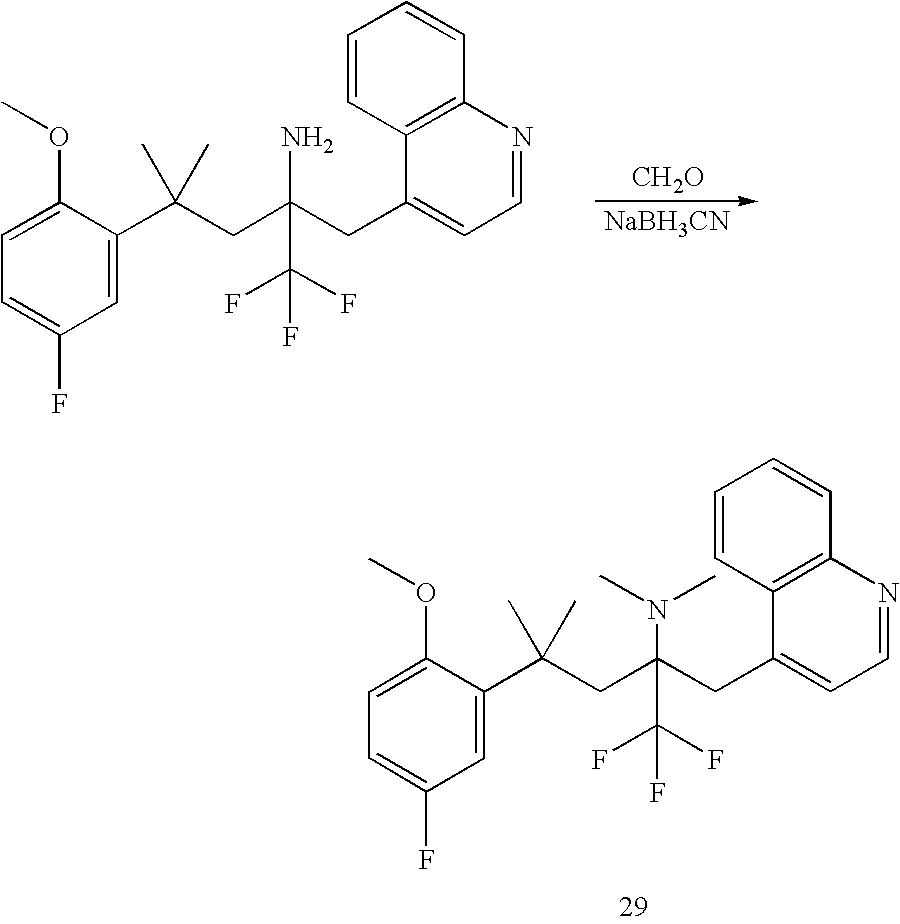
C1=C(C(CC(CC2=CC=NC3=C2C=CC=C3)(N(C)C)C(F)(F)F)(C)C)C(OC)=CC=C1F.[NaBH3CN].[CH2O].C1=C(C(CC(CC2=CC=NC3=C2C=CC=C3)(N)C(F)(F)F)(C)C)C(OC)=CC=C1F
